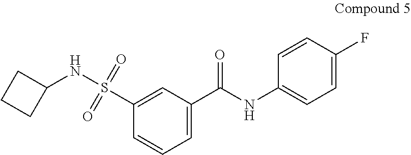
N(S(=O)(=O)C1=CC(C(NC2=CC=C(F)C=C2)=O)=CC=C1)C1CCC1
